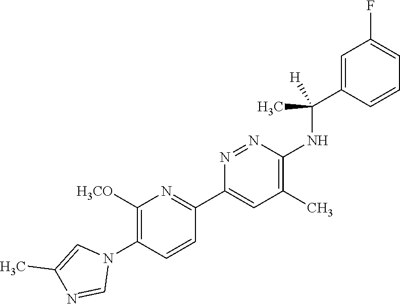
C1=C(C(NC2=C(C)C=C(C3=NC([H3CO])=C(N4C=C(C)N=C4)C=C3)N=N2)(C)[H])C=CC=C1F
